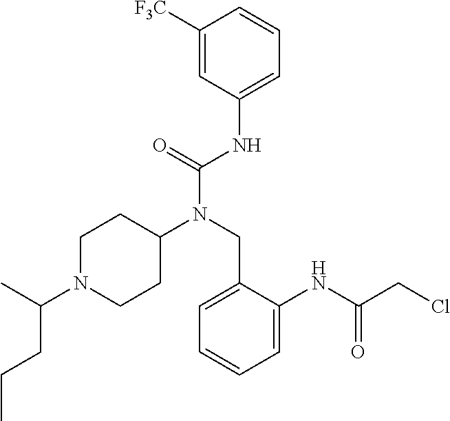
C1([F3C])=CC(NC(N(CC2=CC=CC=C2NC(CCl)=O)C2CCN(C(C)CCC)CC2)=O)=CC=C1
